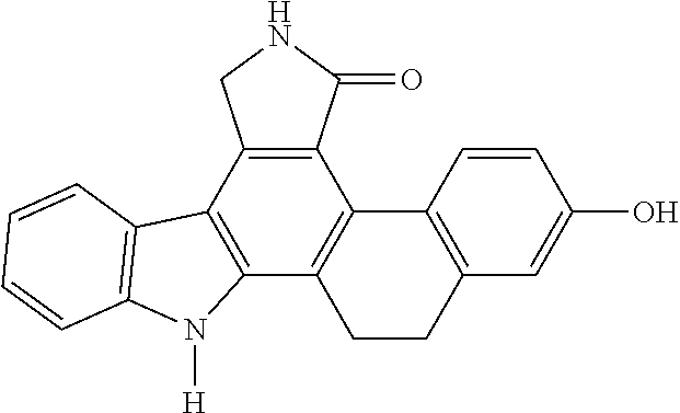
C12=C(C3=C(C4=C1C1=C(CC4)C=C(O)C=C1)N([H])C1=C3C=CC=C1)CNC2=O
